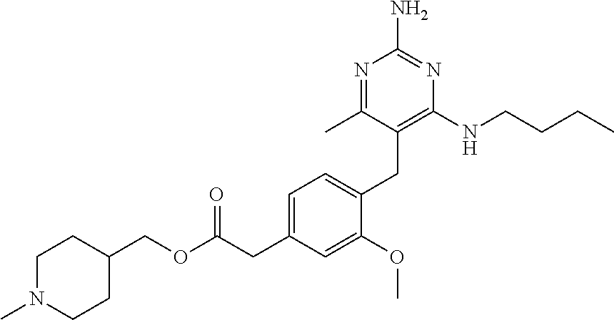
C1(COC(CC2=CC=C(CC3=C(NCCCC)N=C(N)N=C3C)C(OC)=C2)=O)CCN(C)CC1
